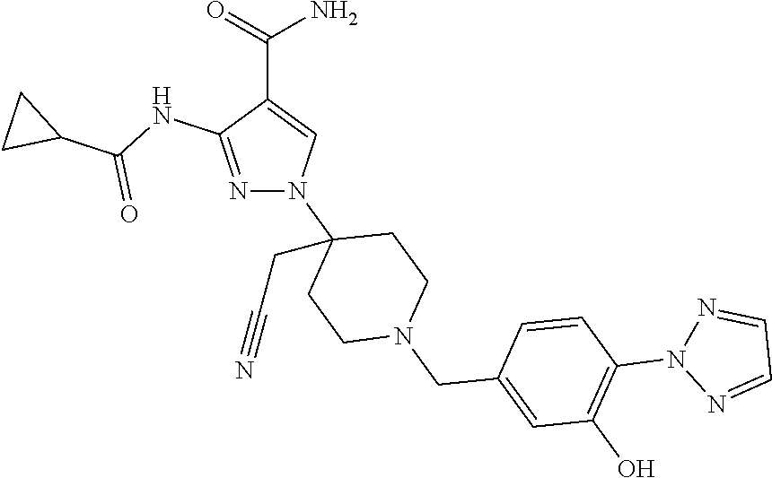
N1=C(NC(C2CC2)=O)C(C(=O)N)=CN1C1(CC#N)CCN(CC2=CC(O)=C(N3N=CC=N3)C=C2)CC1
